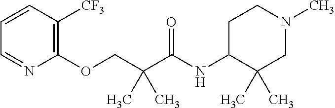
C1=CC([CF3])=C(OCC(C(NC2CCN(C)CC2(C)C)=O)(C)C)N=C1
